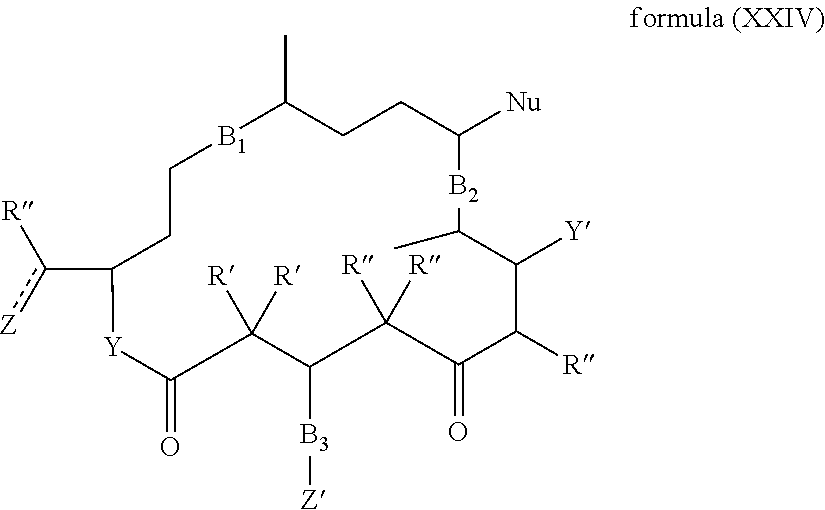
C1CC(c([R])[Z])[Y]C(=O)C([R])([R])C([B3][Z])C([R])([R])C(=O)C([R])C([Y])C(C)[B2]C([Nu])CCC(C)[B1]1
